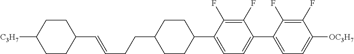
C1(C=CCCC2CCC(C3=CC=C(C4=CC=C([OC3H7])C(F)=C4F)C(F)=C3F)CC2)CCC([C3H7])CC1
